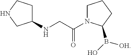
C1(NCC(=O)N2CCCC2B(O)[OH])CCNC1
